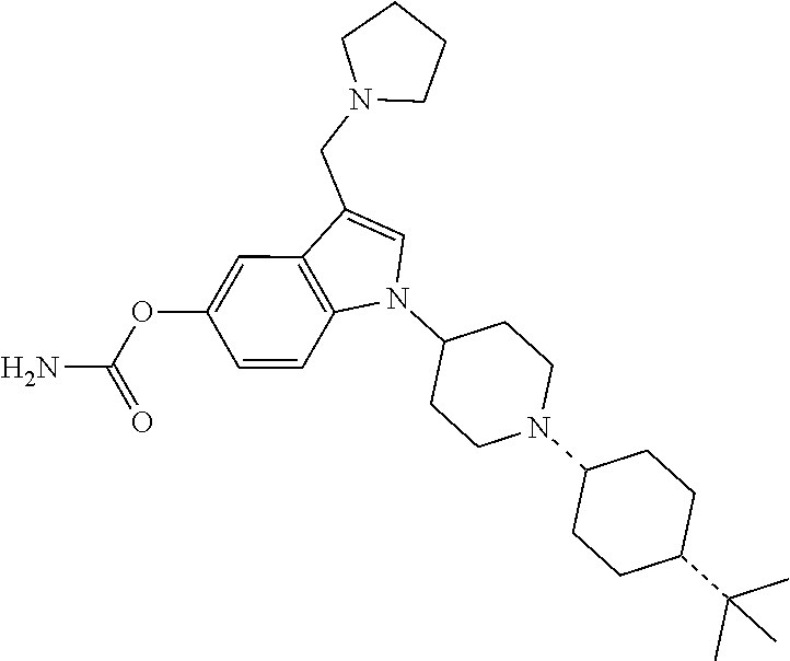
C1(OC(N)=O)=CC2=C(C=C1)N(C1CCN(C3CCC(C(C)(C)C)CC3)CC1)C=C2CN1CCCC1
